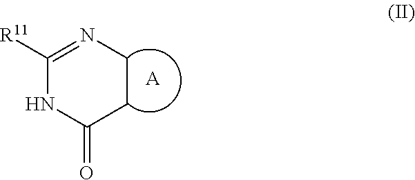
C1([R11])=NCCC(=O)N1.[A]
